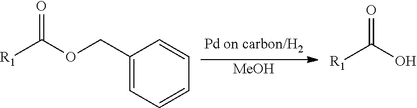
[MeOH].[R1]C(OCC1=CC=CC=C1)=O.[R1]C(=O)O
